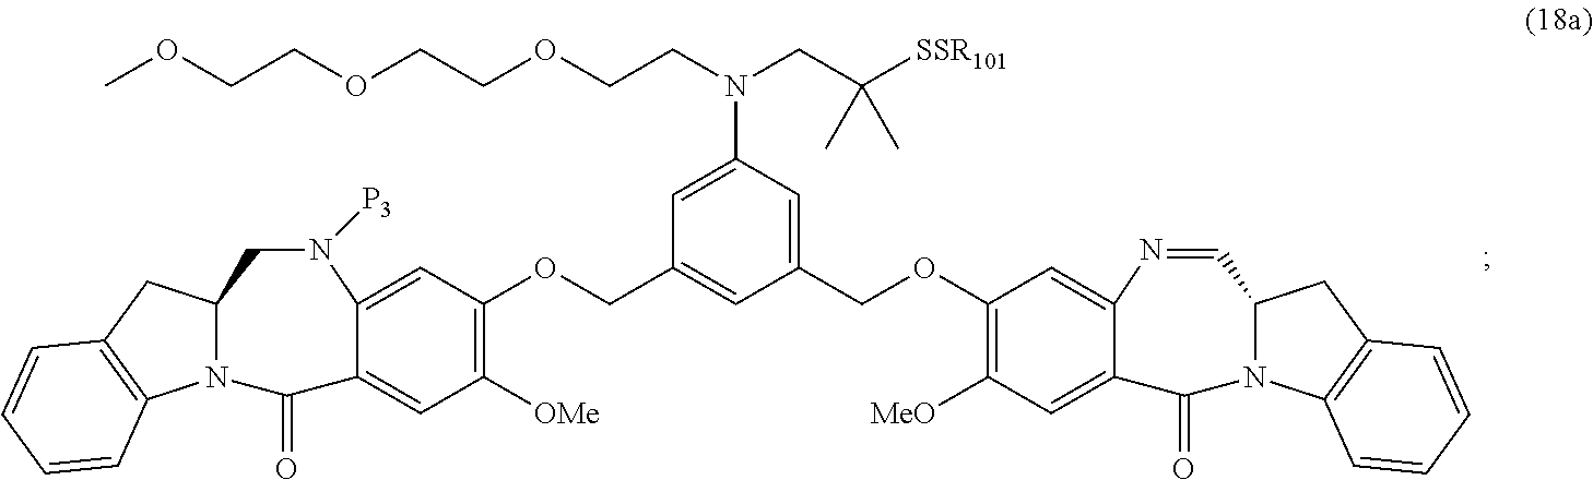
C1(OCC2=CC(N(CC([SSR101])(C)C)CCOCCOCCOC)=CC(COC3=C([OMe])C=C4C(=C3)N([P3])CC3N(C4=O)C4=C(C3)C=CC=C4)=C2)=C([MeO])C=C2C(=C1)N=CC1N(C2=O)C2=C(C1)C=CC=C2
